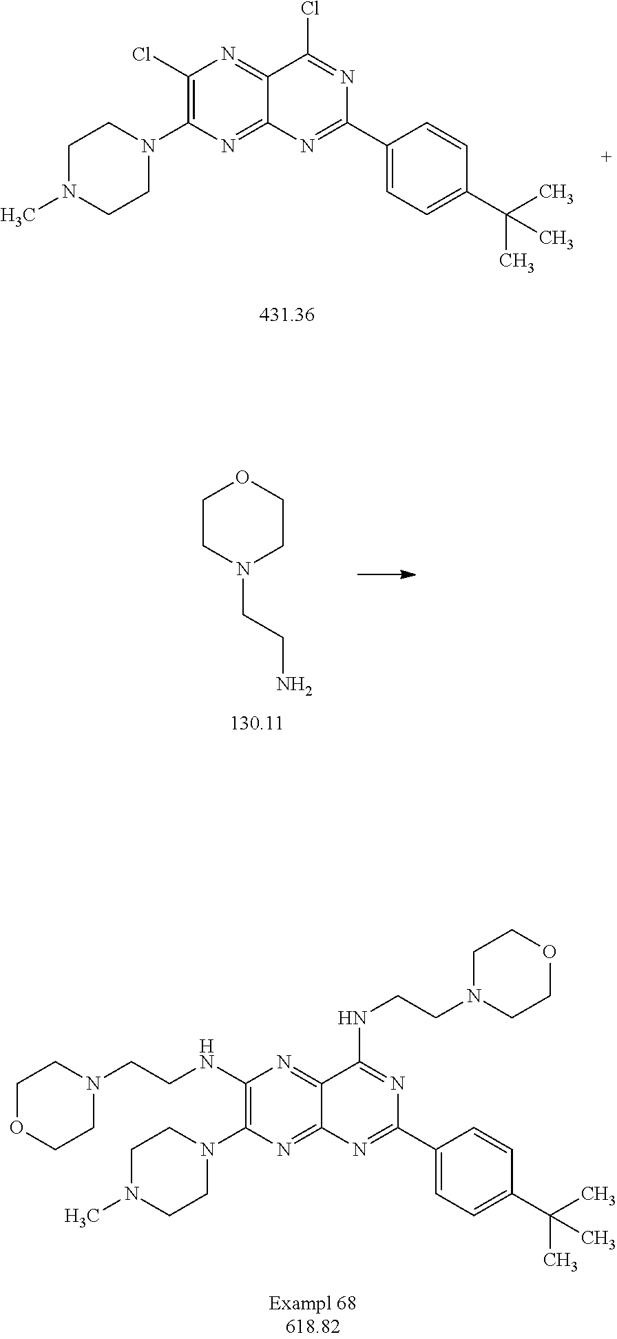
C1(Cl)=C(N2CCN(C)CC2)N=C2C(=N1)C(Cl)=NC(C1=CC=C(C(C)(C)C)C=C1)=N2.C1CN(CCN)CCO1.C1(NCCN2CCOCC2)=C(N2CCN(C)CC2)N=C2C(=N1)C(NCCN1CCOCC1)=NC(C1=CC=C(C(C)(C)C)C=C1)=N2
